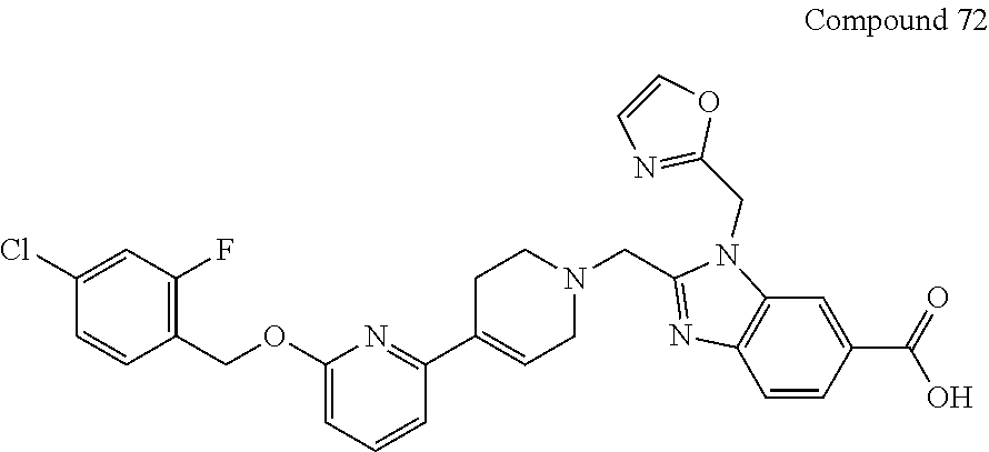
C1(Cl)=CC(F)=C(COC2=CC=CC(C3=CCN(CC4=NC5=C(N4CC4=NC=CO4)C=C(C(=O)O)C=C5)CC3)=N2)C=C1
